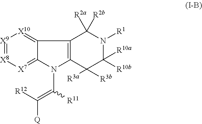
[X9]1=[X8][X7]=C2C(=[X10]1)C1=C(N2C(=C([R12])[Q])[R11])C([R3a])([R3b])C([R10a])([R10b])N([R1])C1([R2a])[R2b]
